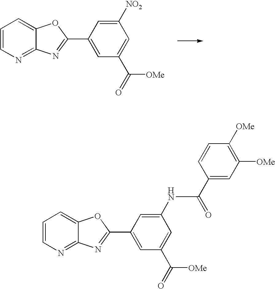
C1=CN=C2C(=C1)OC(C1=CC(C(=O)[OMe])=CC([NO2])=C1)=N2.C1=CN=C2C(=C1)OC(C1=CC(C(=O)[OMe])=CC(NC(C3=CC([OMe])=C([OMe])C=C3)=O)=C1)=N2
